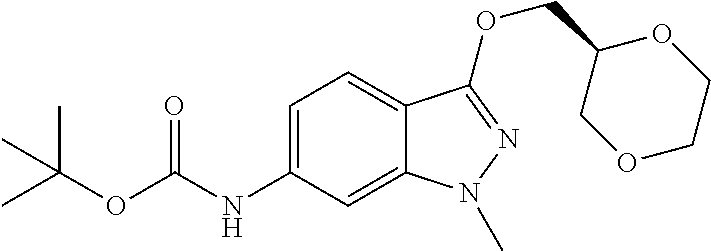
C1=C(NC(OC(C)(C)C)=O)C=C2C(=C1)C(OCC1COCCO1)=NN2C
